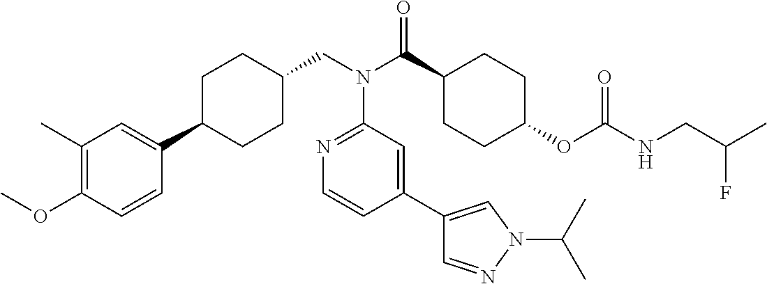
C1(C)=C(OC)C=CC(C2CCC(CN(C3=NC=CC(C4=CN(C(C)C)N=C4)=C3)C(=O)C3CCC(OC(=O)NCC(C)F)CC3)CC2)=C1
